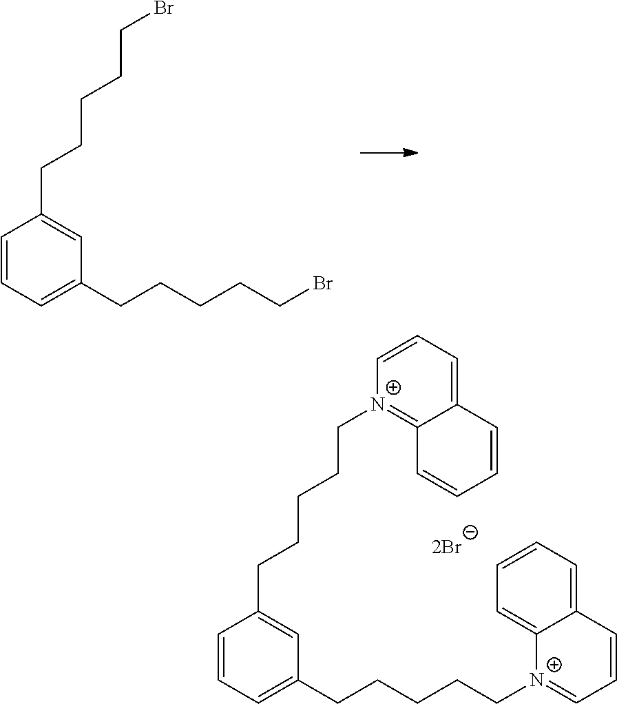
C1=CC=C(CCCCC[N+]2=CC=CC3=CC=CC=C23)C=C1CCCCC[N+]1=C2C(=CC=C1)C=CC=C2.C1=CC=C(CCCCCBr)C=C1CCCCCBr
